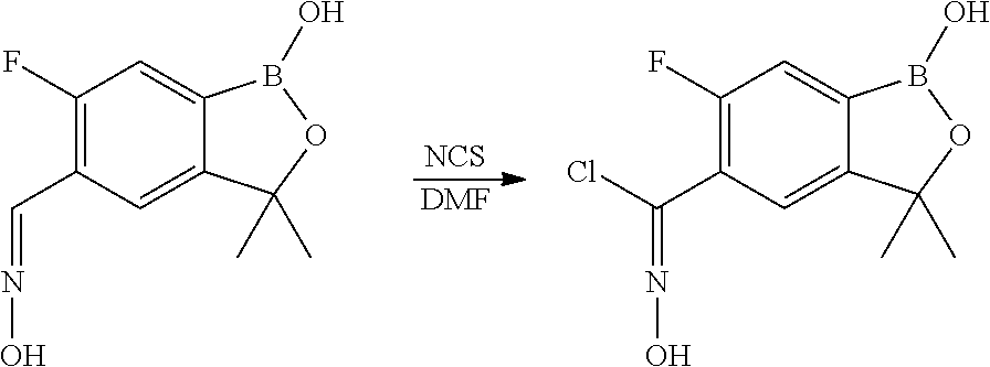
[NCS].[DMF].C1(F)=C(C(=NO)Cl)C=C2C(=C1)B(O)OC2(C)C.C1(F)=C(C=NO)C=C2C(=C1)B(O)OC2(C)C
